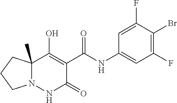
C12(C)N(NC(=O)C(C(NC3=CC(F)=C(Br)C(F)=C3)=O)=C1O)CCC2
